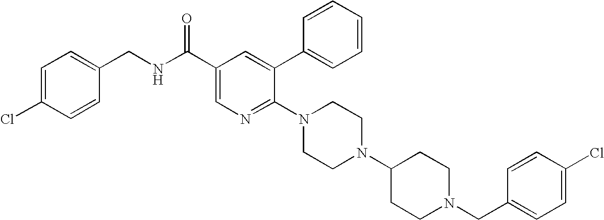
C1=C(Cl)C=CC(CNC(C2=CN=C(N3CCN(C4CCN(CC5=CC=C(Cl)C=C5)CC4)CC3)C(C3=CC=CC=C3)=C2)=O)=C1
